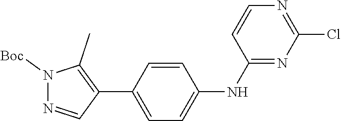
N1=CC(C2=CC=C(NC3=NC(Cl)=NC=C3)C=C2)=C(C)N1[Boc]
